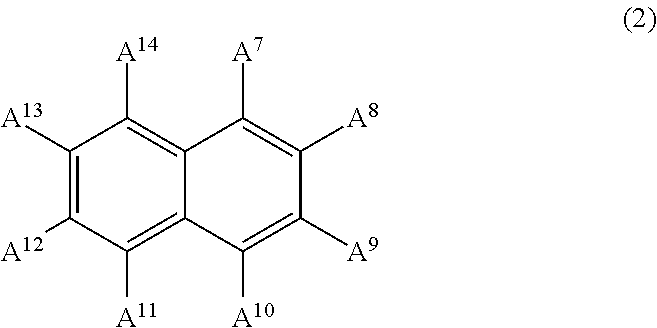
C12=C([A11])C([A12])=C([A13])C([A14])=C1C([A7])=C([A8])C([A9])=C2[A10]
